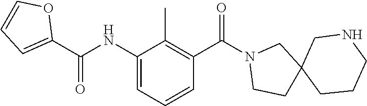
C1(NC(C2=CC=CO2)=O)=CC=CC(C(=O)N2CCC3(C2)CCCNC3)=C1C
